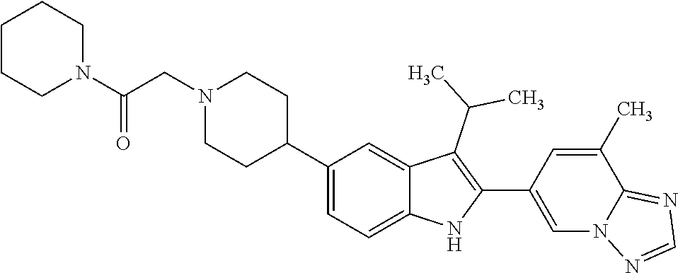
C1N(CC(N2CCCCC2)=O)CCC(C2=CC=C3C(=C2)C(C(C)C)=C(C2=CN4C(=NC=N4)C(C)=C2)N3)C1
